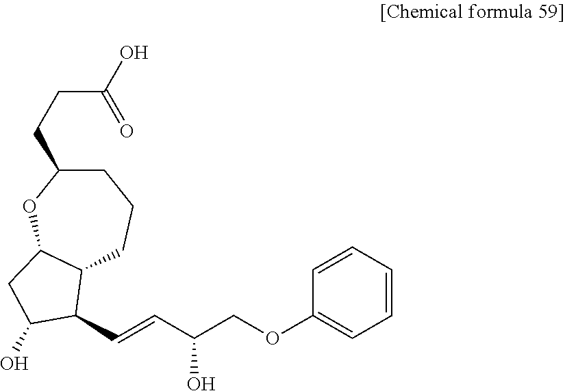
C1C(CCC(O)=O)OC2C(CC1)C(C=CC(COC1=CC=CC=C1)O)C(O)C2
